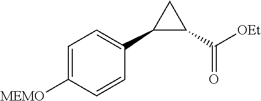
C1(C2C(C([OEt])=O)C2)=CC=C([MEMO])C=C1
